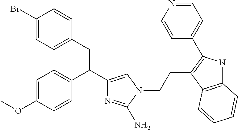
C1=C(OC)C=CC(C(C2=CN(CCC3=C(C4=CC=NC=C4)NC4=C3C=CC=C4)C(N)=N2)CC2=CC=C(Br)C=C2)=C1
